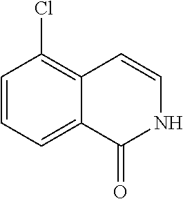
C1=CC=C2C(=C1Cl)C=CNC2=O
